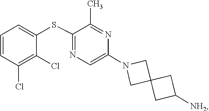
C1=C(N2CC3(C2)CC([NH2])C3)N=C(C)C(SC2=CC=CC(Cl)=C2Cl)=N1
